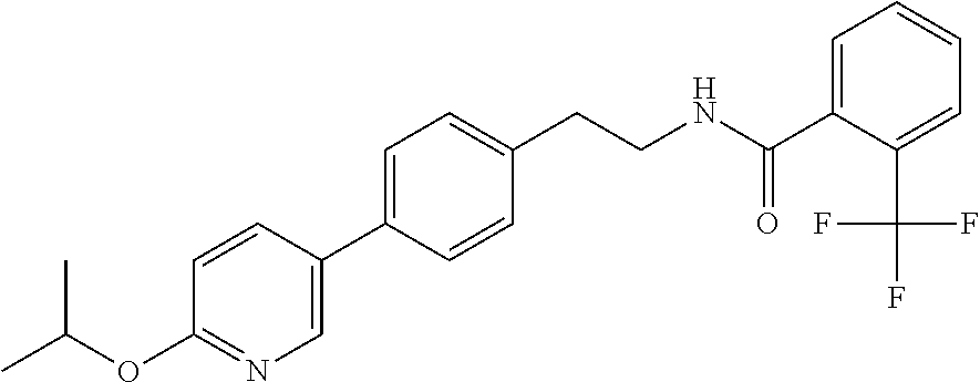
C(CNC(=O)C1=CC=CC=C1C(F)(F)F)C1=CC=C(C2=CN=C(OC(C)C)C=C2)C=C1
